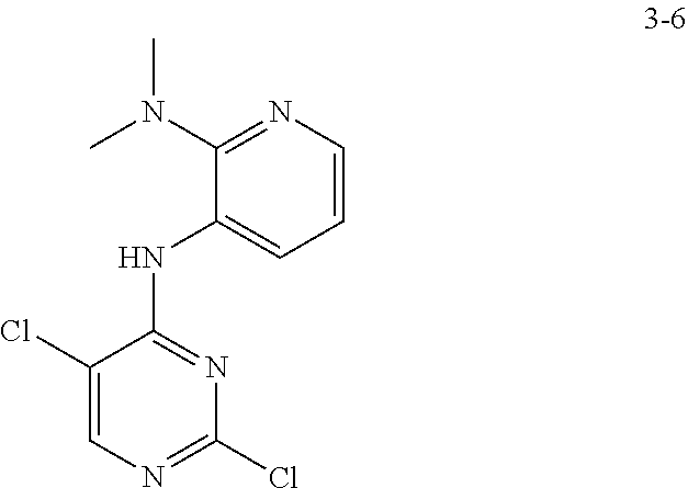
N(C1=CC=CN=C1N(C)C)C1=NC(Cl)=NC=C1Cl
